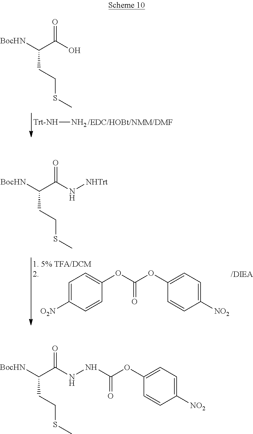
C(C([BocHN])C(O)=O)CSC.[Trt-NH]N.C(C([BocHN])C(N[NHTrt])=O)CSC.C1(OC(OC2=CC=C([NO2])C=C2)=O)=CC=C([O2N])C=C1.C(C([BocHN])C(NNC(OC1=CC=C([NO2])C=C1)=O)=O)CSC
